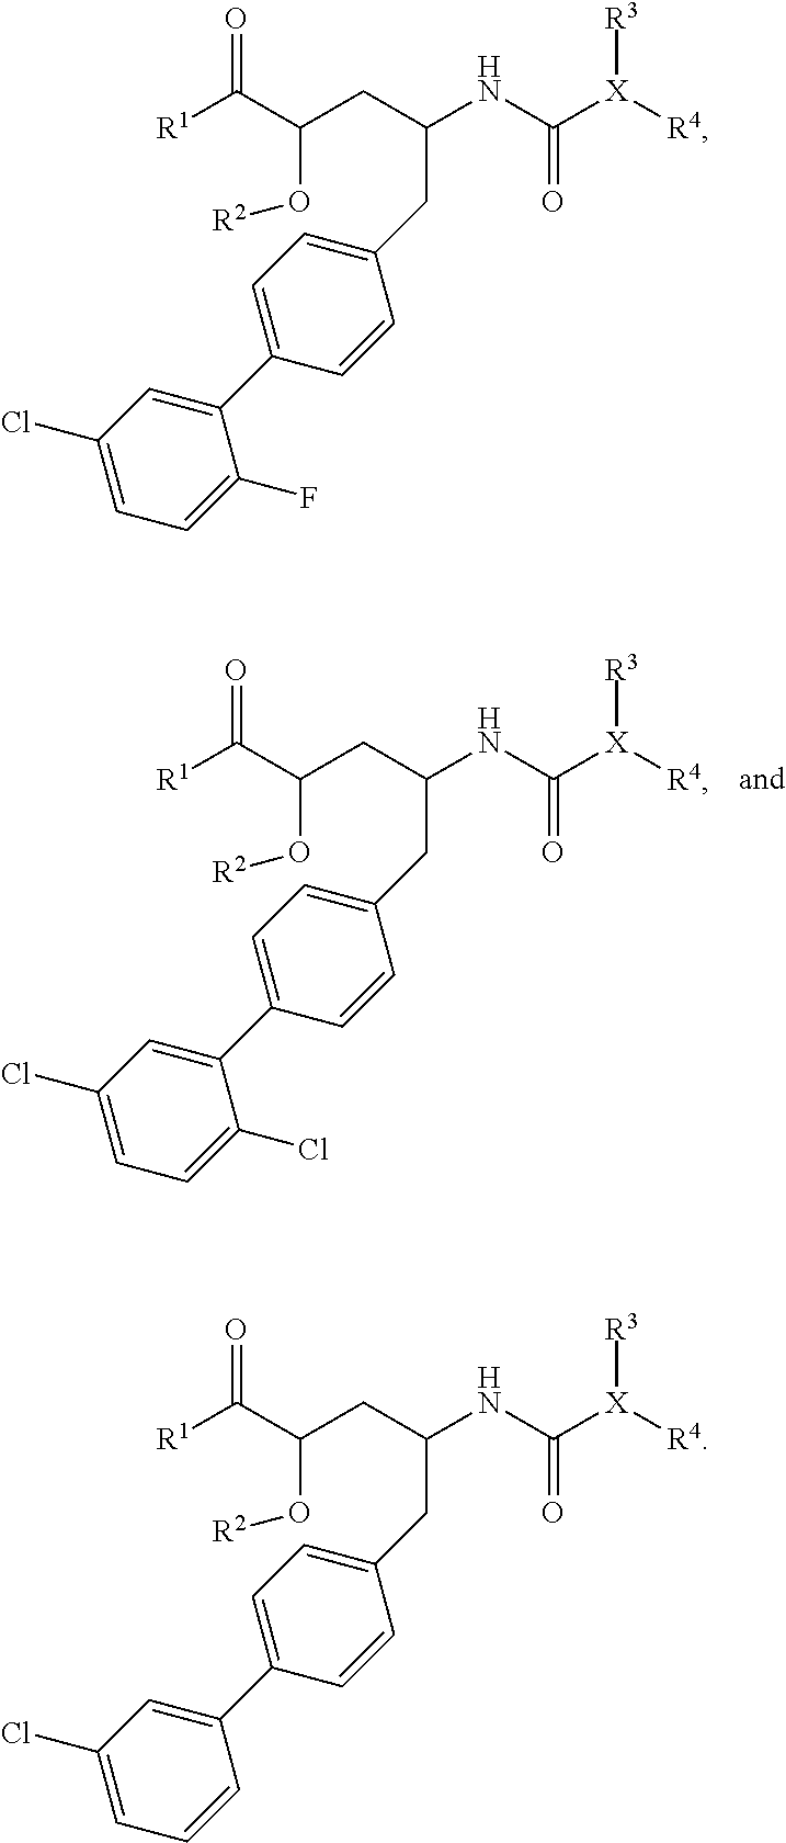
[R1]C(C(CC(NC([X]([R4])[R3])=O)CC1=CC=C(C2=CC(Cl)=CC=C2Cl)C=C1)O[R2])=O.[R1]C(C(CC(NC([X]([R4])[R3])=O)CC1=CC=C(C2=CC(Cl)=CC=C2F)C=C1)O[R2])=O.[R1]C(C(CC(NC([X]([R4])[R3])=O)CC1=CC=C(C2=CC(Cl)=CC=C2)C=C1)O[R2])=O
